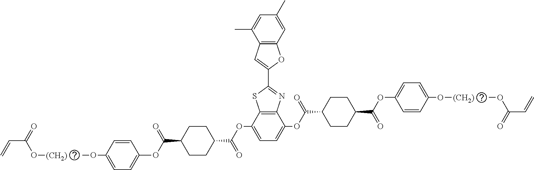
C=CC(O[(CH2)])=O.O(C1=CC=C(OC(C2CCC(C(OC3=CC=C(OC(C4CCC(C(OC5=CC=C(O[(CH2)])C=C5)=O)CC4)=O)C4=C3SC(C3=CC5=C(O3)C=C(C)C=C5C)=N4)=O)CC2)=O)C=C1)C.O(C(C=C)=O)C
